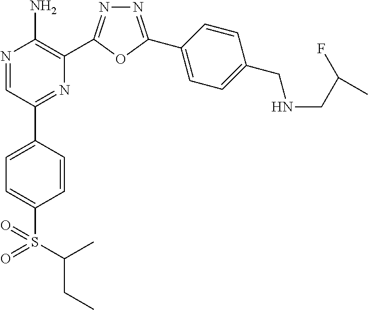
N1=C(C2=CC=C(CNCC(F)C)C=C2)OC(C2=C(N)N=CC(C3=CC=C(S(=O)(=O)C(CC)C)C=C3)=N2)=N1
